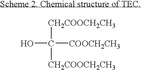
OC([COOCH2CH3])([CH2COOCH2CH3])[CH2COOCH2CH3]
